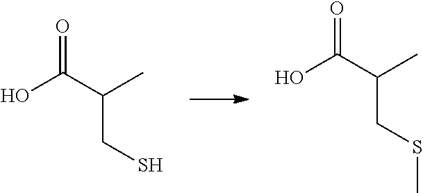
OC(C(CS)C)=O.OC(C(CSC)C)=O
